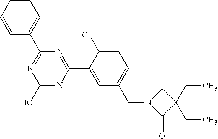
N1=C(C2=CC=CC=C2)N=C(C2=CC(CN3C(=O)C(CC)(CC)C3)=CC=C2Cl)N=C1O
